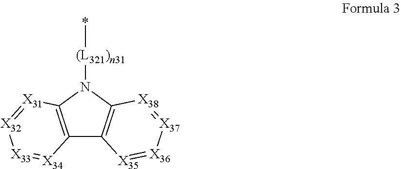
C12=C([X31]=[X32][X33]=[X34]1)N([(L321)n31]*)C1=C2[X35]=[X36][X37]=[X38]1
